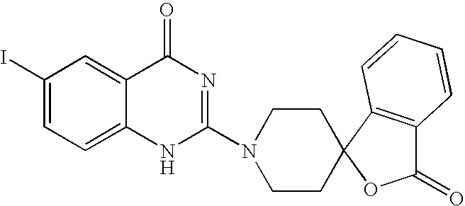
C1(I)=CC=C2C(=C1)C(=O)N=C(N1CCC3(CC1)C1=C(C(=O)O3)C=CC=C1)N2
